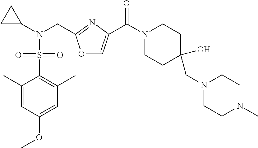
C1(C)=CC(OC)=CC(C)=C1S(N(C1CC1)CC1=NC(C(N2CCC(CN3CCN(C)CC3)(O)CC2)=O)=CO1)(=O)=O
